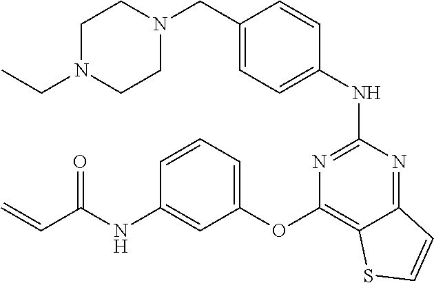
C1=C(CN2CCN(CC)CC2)C=CC(NC2=NC(OC3=CC=CC(NC(C=C)=O)=C3)=C3C(=N2)C=CS3)=C1
